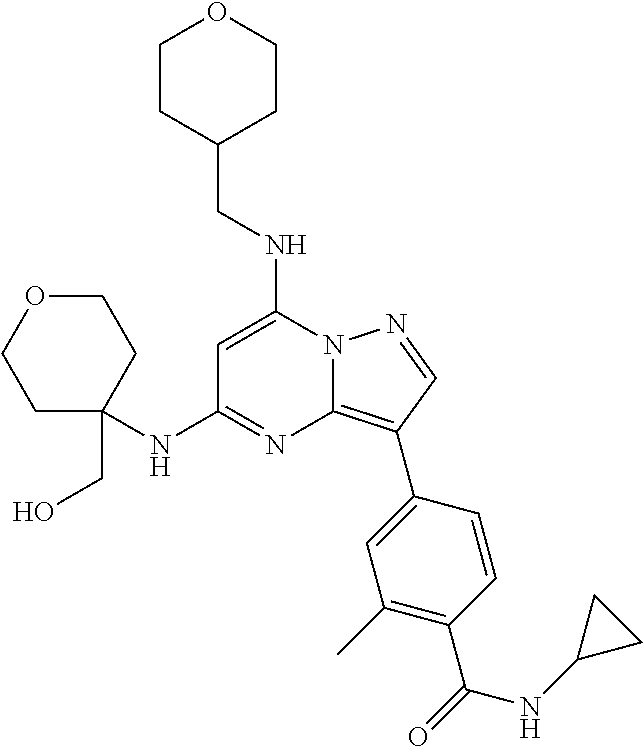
C(NC1=CC(NC2(CO)CCOCC2)=NC2=C(C3=CC(C)=C(C(=O)NC4CC4)C=C3)C=NN12)C1CCOCC1
